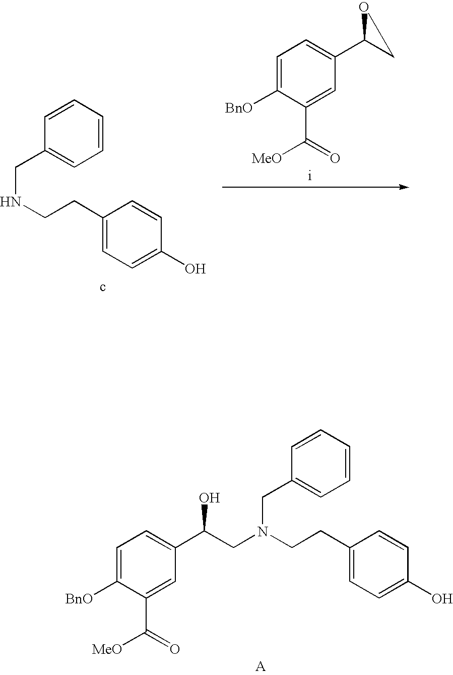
C1=C(CCN(CC2=CC=CC=C2)CC(C2=CC=C([BnO])C(C(=O)[MeO])=C2)O)C=CC(O)=C1.C1=C(CCNCC2=CC=CC=C2)C=CC(O)=C1.C1=C([BnO])C(C(=O)[MeO])=CC(C2CO2)=C1
